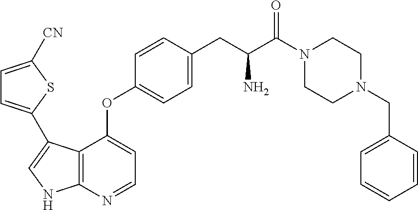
C12=C(N=CC=C1OC1=CC=C(CC(C(=O)N3CCN(CC4=CC=CC=C4)CC3)N)C=C1)NC=C2C1=CC=C([CN])S1
